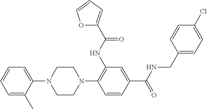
C1CN(C2=C(NC(=O)C3=CC=CO3)C=C(C(NCC3=CC=C(Cl)C=C3)=O)C=C2)CCN1C1=CC=CC=C1C
